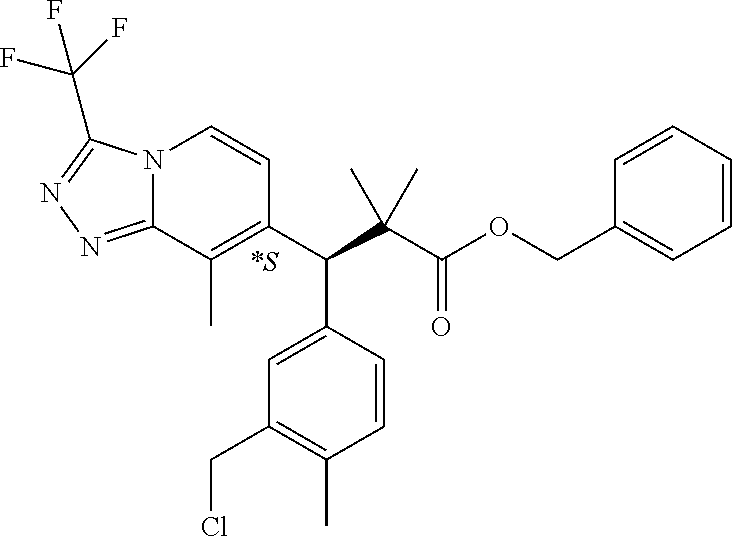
C1(C(C(C(OCC2=CC=CC=C2)=O)(C)C)C2=CC(CCl)=C(C)C=C2)=C(C)C2=NN=C(C(F)(F)F)N2C=C1
